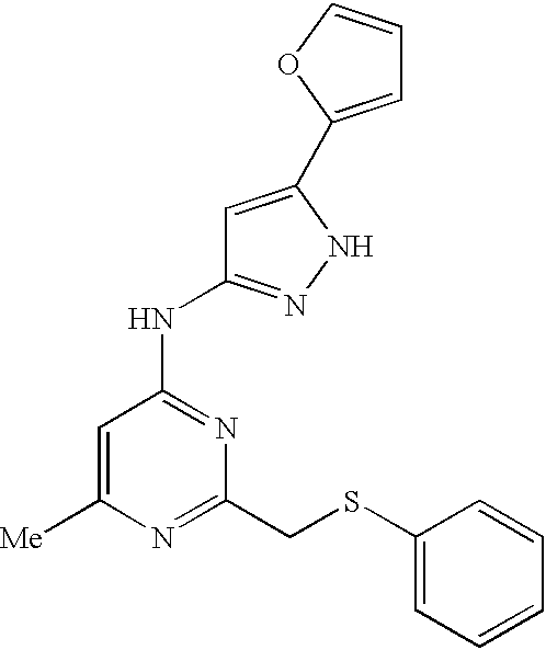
C1=C([Me])N=C(CSC2=CC=CC=C2)N=C1NC1=NNC(C2=CC=CO2)=C1
